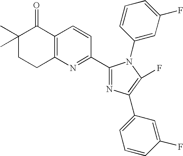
C1(C)(C)CCC2=C(C1=O)C=CC(C1=NC(C3=CC=CC(F)=C3)=C(F)N1C1=CC(F)=CC=C1)=N2
